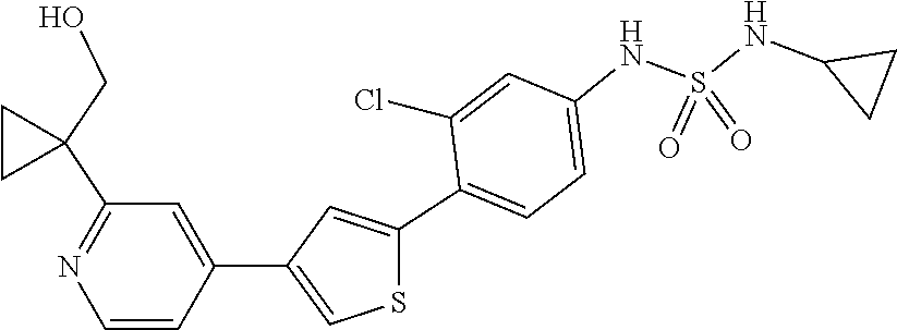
C1=CC(C2=CSC(C3=CC=C(NS(NC4CC4)(=O)=O)C=C3Cl)=C2)=CC(C2(CO)CC2)=N1
